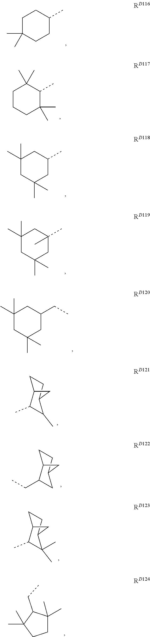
C1C(C)(C)CCC(C)C1.C1CCC(C)(C)C(C)C1(C)C.C1(C)(C)CC(C)(C)CC(C)C1.C1(C)(C)CC(C)(C)CC(C)(C)C1.C1(C)(C)CC(C)(C)CC(CC)C1.C1(C)C(C)C2CCC1C2.C1(CC)CC2CCC1C2.C1(C)C(C)(C)C2CCC1C2.C1C(C)(C)C(CC)C(C)(C)C1
